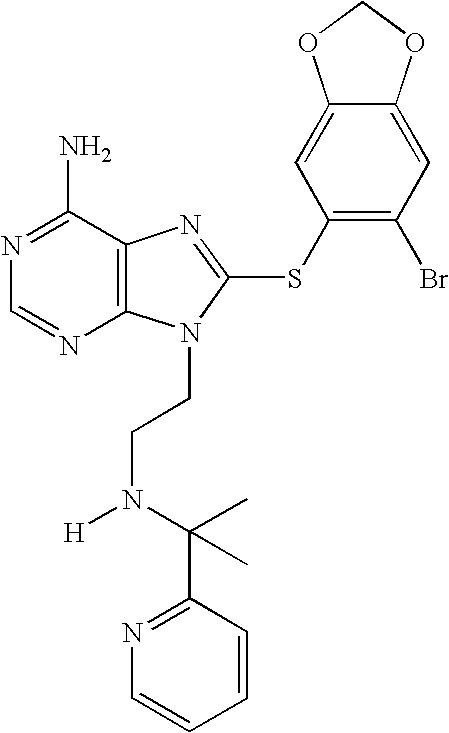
N1=C(N)C2=C(N=C1)N(CCN([H])C(C1=NC=CC=C1)(C)C)C(SC1=C(Br)C=C3C(=C1)OCO3)=N2
